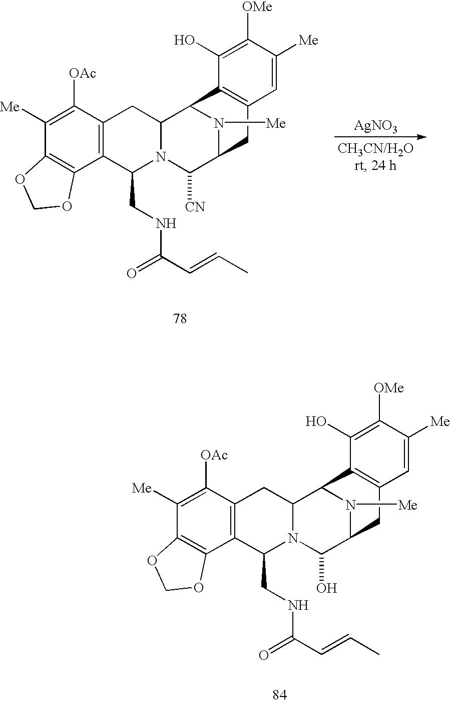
C1([OAc])=C([Me])C2=C(C3=C1CC1N(C3CNC(C=CC)=O)C(O)C3N([Me])C1C1=C(C3)C=C([Me])C([OMe])=C1O)OCO2.[AgNO3].C1([OAc])=C([Me])C2=C(C3=C1CC1N(C3CNC(C=CC)=O)C([CN])C3N([Me])C1C1=C(C3)C=C([Me])C([OMe])=C1O)OCO2
